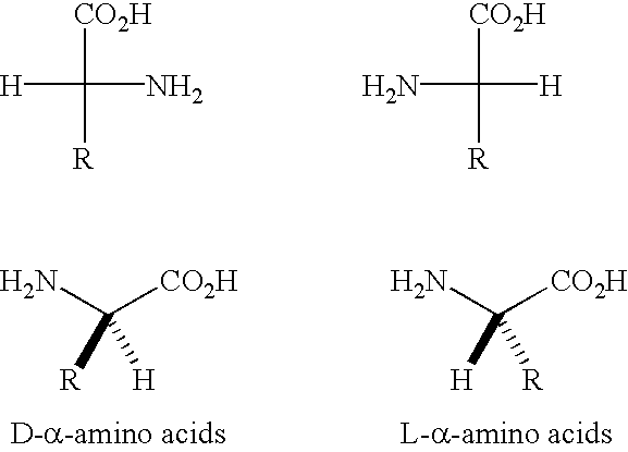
[CO2H]C(N)([H])[R].[CO2H]C([H])(N)[R].NC([CO2H])([R])[H].NC([CO2H])([H])[R]
